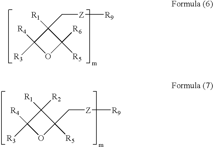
C1([R4])([R3])OC([R6])([R5])C1([R1])C[Z][R9].C1([R4])([R3])OC(C[Z][R9])([R5])C1([R1])[R2]
